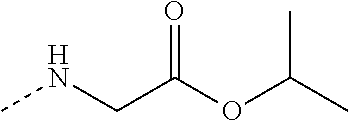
CNCC(OC(C)C)=O
